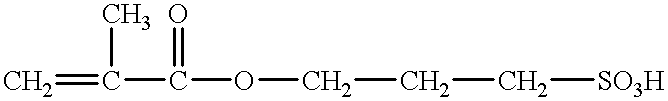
C=C(C(OCCC[SO3H])=O)C
